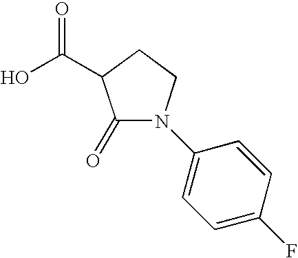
C1(=O)N(C2=CC=C(F)C=C2)CCC1C(O)=O
